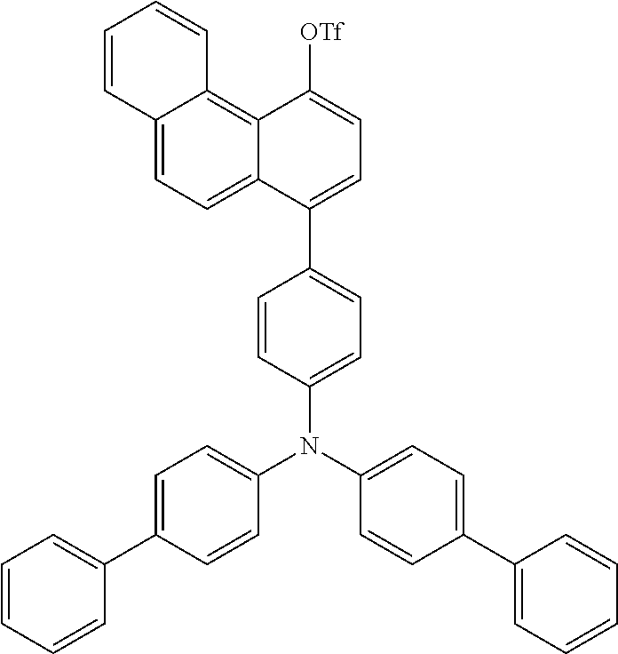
C1=CC2=CC=C3C(=C2C=C1)C([OTf])=CC=C3C1=CC=C(N(C2=CC=C(C3=CC=CC=C3)C=C2)C2=CC=C(C3=CC=CC=C3)C=C2)C=C1
